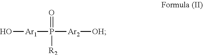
O[Ar1]P(=O)([R2])[Ar2][OH]
